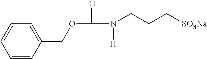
C1=CC=CC(COC(=O)N([H])CCC[SO3Na])=C1
